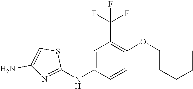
S1C(NC2=CC(C(F)(F)F)=C(OCCCCC)C=C2)=NC(N)=C1
